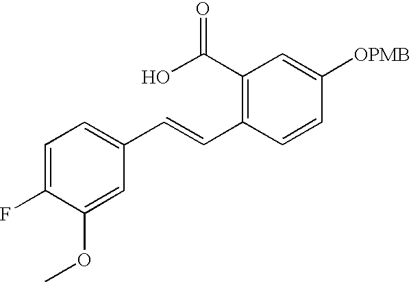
C1(C(O)=O)=C(C=CC2=CC=C(F)C(OC)=C2)C=CC([OPMB])=C1
